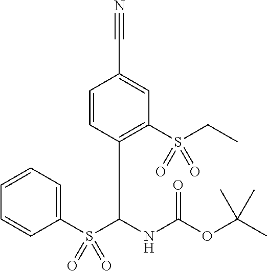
C1=CC(C(S(=O)(C2=CC=CC=C2)=O)NC(=O)OC(C)(C)C)=C(S(CC)(=O)=O)C=C1C#N
